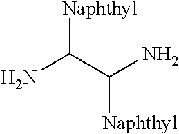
NC(C(N)[Naphthyl])[Naphthyl]
